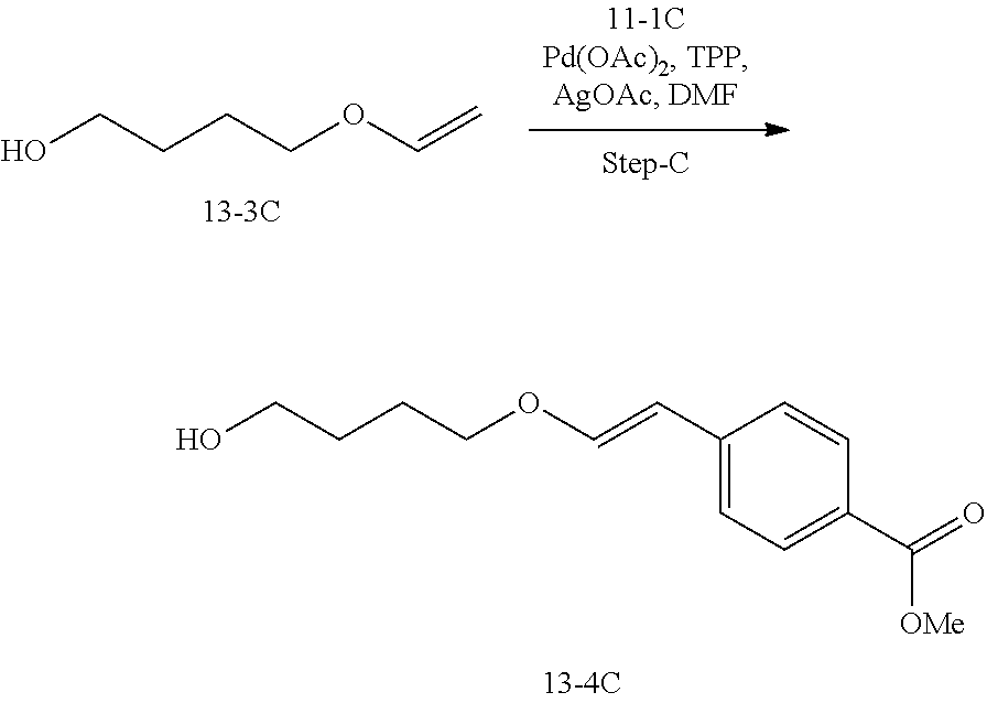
OCCCCOC=C.OCCCCOC=CC1=CC=C(C(=O)[OMe])C=C1
